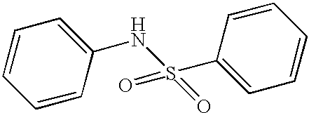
C1=CC(NS(C2=CC=CC=C2)(=O)=O)=CC=C1
